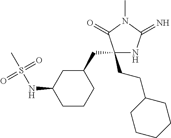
CS(NC1CC(CC2(CCC3CCCCC3)NC(=N)N(C)C2=O)CCC1)(=O)=O
